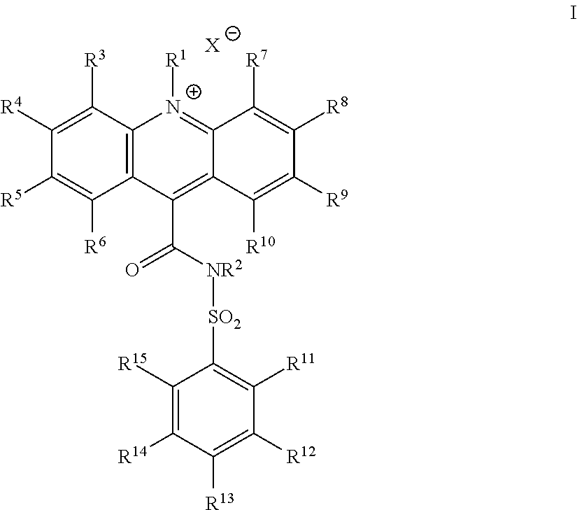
C1([R4])=C([R3])C2=C(C([R6])=C1[R5])C(C([NR2][SO2]C1=C([R11])C([R12])=C([R13])C([R14])=C1[R15])=O)=C1C(=[N+]2[R1])C([R7])=C([R8])C([R9])=C1[R10].[X]
